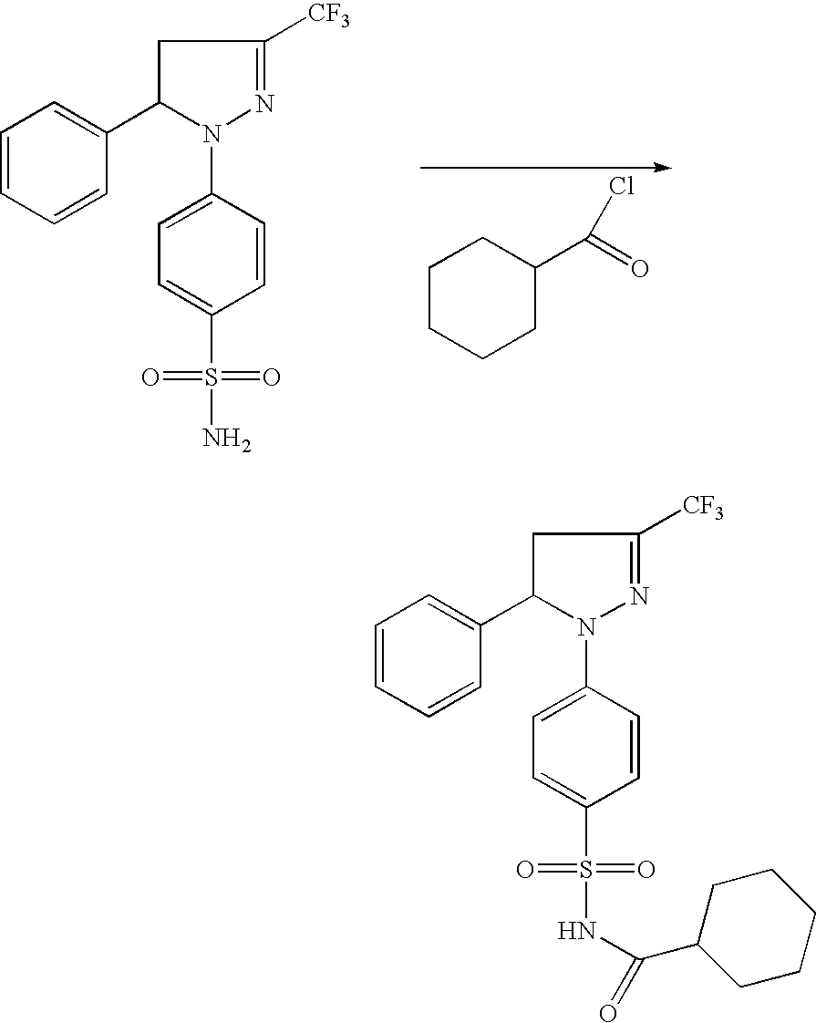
C1CCCC(C(=O)Cl)C1.C1=CC=CC(C2N(C3=CC=C(S(N)(=O)=O)C=C3)N=C([CF3])C2)=C1.C1=CC=CC(C2N(C3=CC=C(S(NC(C4CCCCC4)=O)(=O)=O)C=C3)N=C([CF3])C2)=C1
